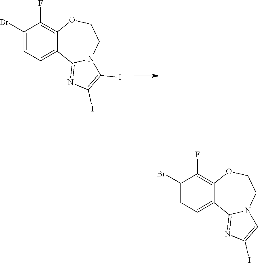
C1(Br)=CC=C2C(=C1F)OCCN1C2=NC(I)=C1I.C1(Br)=CC=C2C(=C1F)OCCN1C2=NC(I)=C1
